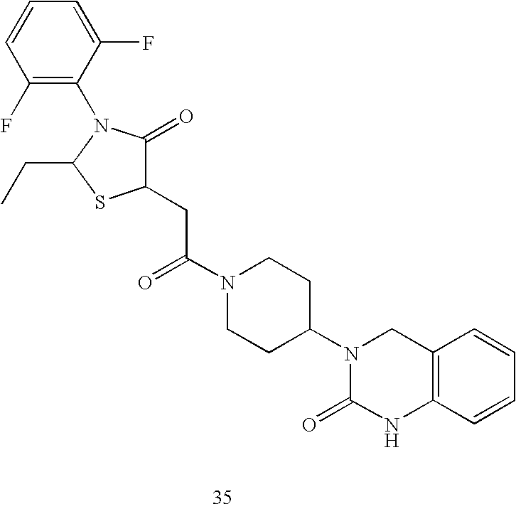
C1(CC(N2CCC(N3C(=O)NC4=C(C3)C=CC=C4)CC2)=O)C(=O)N(C2=C(F)C=CC=C2F)C(CC)S1
